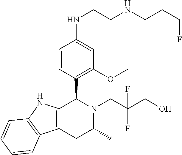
C12=C(NC3=C1C=CC=C3)C(C1=C(OC)C=C(NCCNCCCF)C=C1)N(CC(CO)(F)F)C(C)C2
